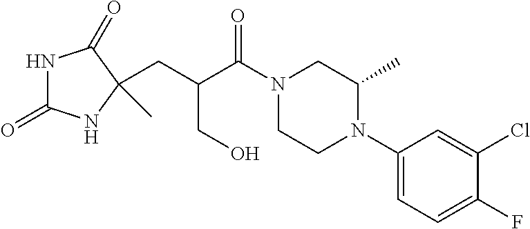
N1C(=O)NC(C)(CC(C(N2CCN(C3=CC=C(F)C(Cl)=C3)C(C)C2)=O)CO)C1=O
